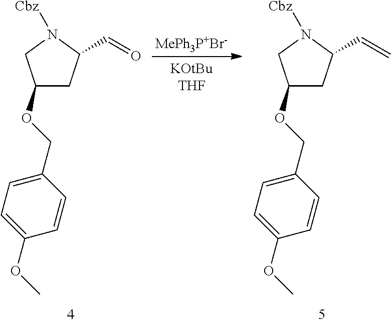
C1(OCC2=CC=C(OC)C=C2)CC(C=O)N([Cbz])C1.C1(OCC2=CC=C(OC)C=C2)CC(C=C)N([Cbz])C1
